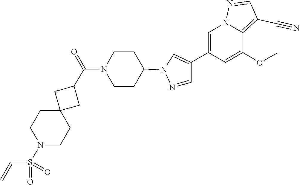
S(N1CCC2(CC1)CC(C(=O)N1CCC(N3C=C(C4=CN5N=CC(C#N)=C5C(OC)=C4)C=N3)CC1)C2)(=O)(C=C)=O
